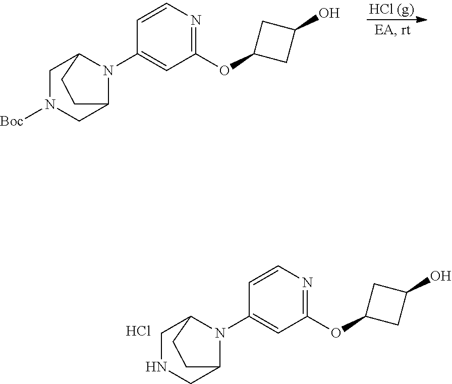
C1N([Boc])CC2N(C3=CC(OC4CC(O)C4)=NC=C3)C1CC2.C1NCC2N(C3=CC(OC4CC(O)C4)=NC=C3)C1CC2.Cl
